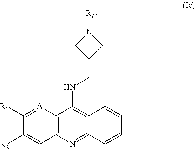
N(C1=C2C(=NC3=C1[A]=C([R1])C([R2])=C3)C=CC=C2)CC1CN([RE1])C1
